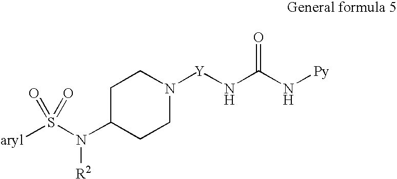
C1C(N(S([aryl])(=O)=O)[R2])CCN([Y]NC(N[Py])=O)C1
